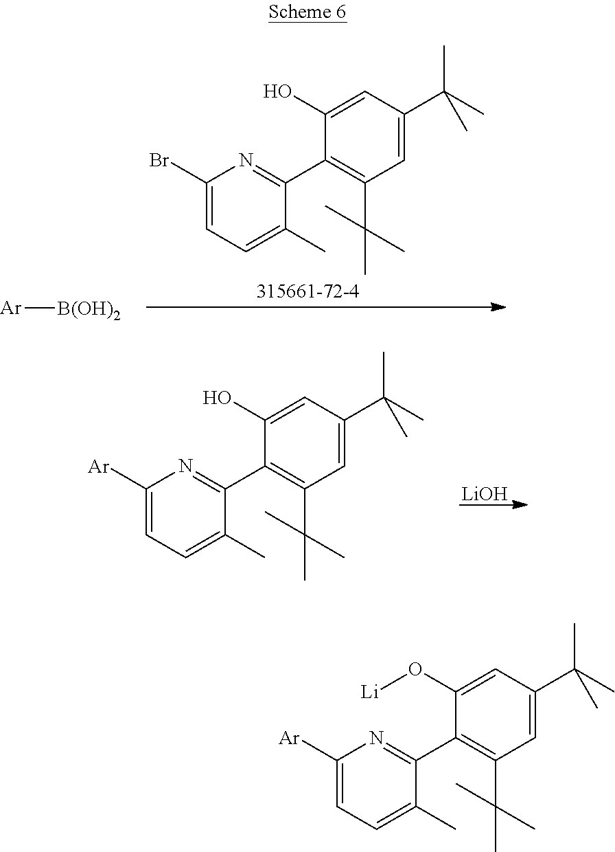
C1(Br)=CC=C(C)C(C2=C(C(C)(C)C)C=C(C(C)(C)C)C=C2O)=N1.[B(OH)2][Ar].[LiOH].C1([Ar])=CC=C(C)C(C2=C(C(C)(C)C)C=C(C(C)(C)C)C=C2O)=N1.C1([Ar])=CC=C(C)C(C2=C(C(C)(C)C)C=C(C(C)(C)C)C=C2O[Li])=N1
